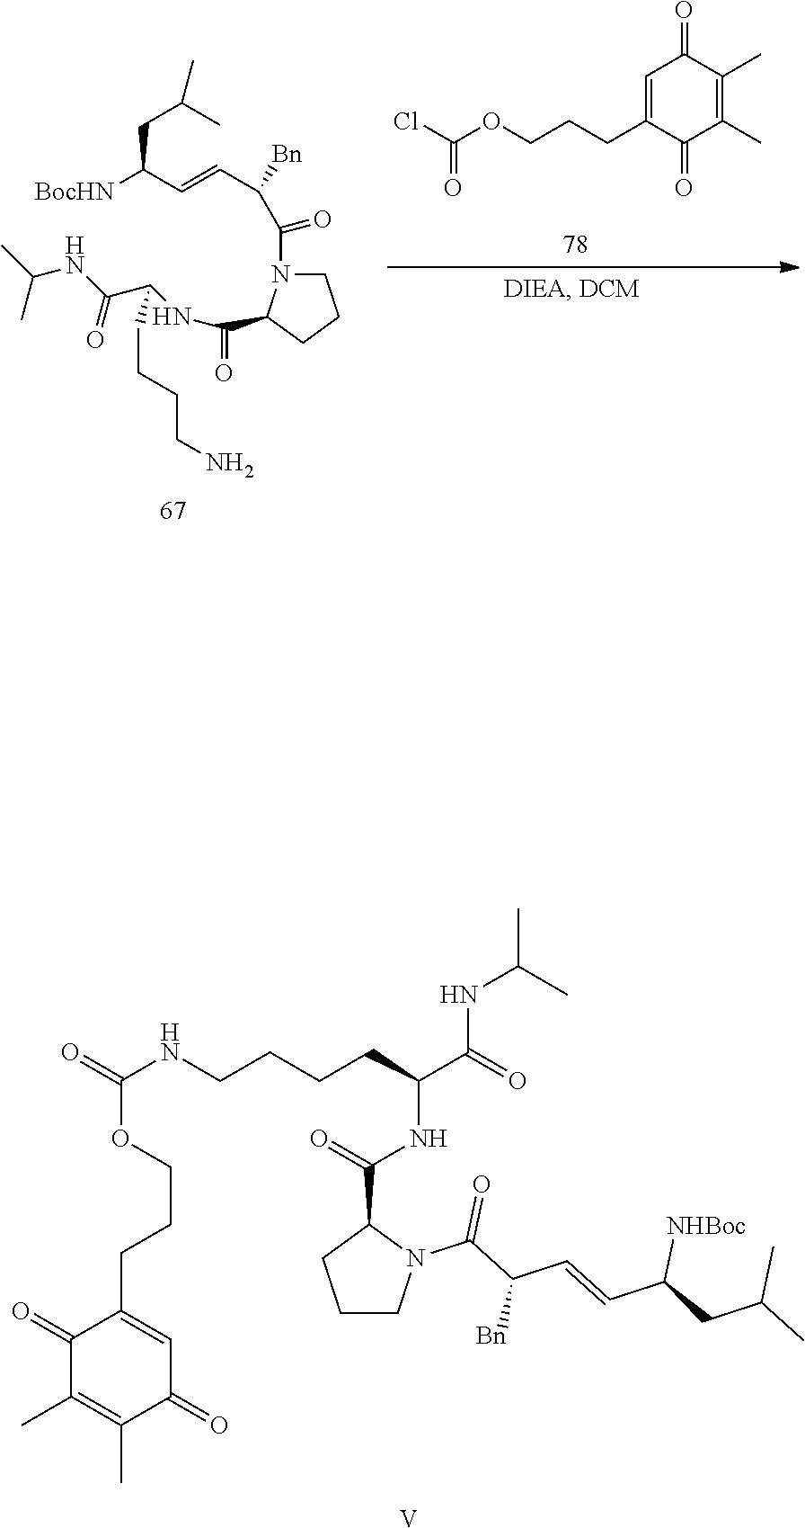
C1N(C(=O)C(C=CC([BocHN])CC(C)C)[Bn])C(C(=O)NC(C(NC(C)C)=O)CCCCN)CC1.C1(C)=C(C)C(=O)C=C(CCCOC(Cl)=O)C1=O.O(C(NCCCCC(C(=O)NC(C)C)NC(C1CCCN1C(C(C=CC(CC(C)C)[NHBoc])[Bn])=O)=O)=O)CCCC1=CC(=O)C(C)=C(C)C1=O.[V]
